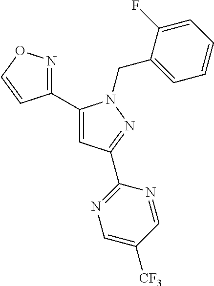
C1(C2=CC(C3=NC=C([CF3])C=N3)=NN2CC2=CC=CC=C2F)=NOC=C1
